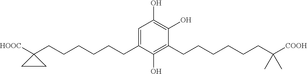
C1=C(CCCCCCC2([HOOC])CC2)C(O)=C(CCCCCCC(C)(C)[COOH])C(O)=C1O
